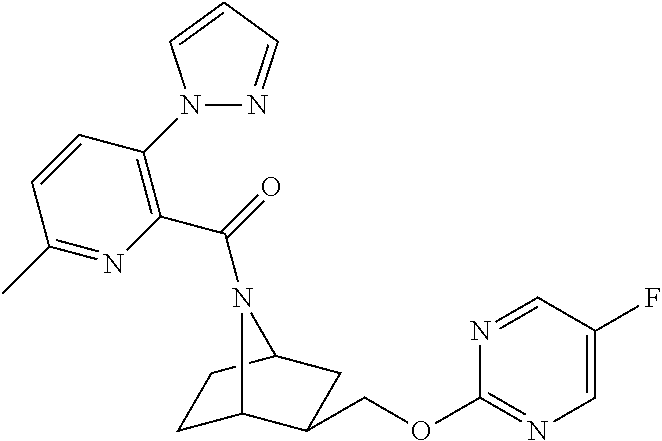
C1C2C(COC3=NC=C(F)C=N3)CC(C1)N2C(=O)C1=C(N2N=CC=C2)C=CC(C)=N1
